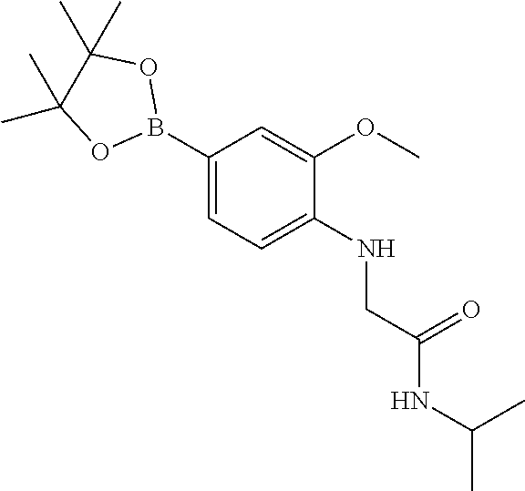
O1B(C2=CC=C(NCC(=O)NC(C)C)C(OC)=C2)OC(C)(C)C1(C)C
